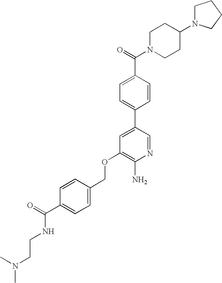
C(OC1=C(N)N=CC(C2=CC=C(C(=O)N3CCC(N4CCCC4)CC3)C=C2)=C1)C1=CC=C(C(=O)NCCN(C)C)C=C1
